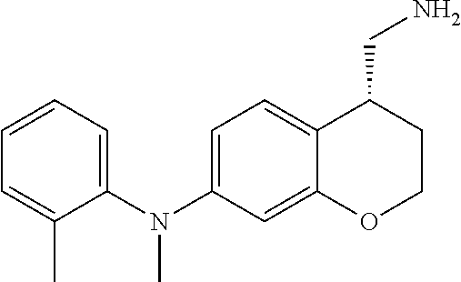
C1=C(C)C(N(C2=CC=C3C(=C2)OCCC3CN)C)=CC=C1
